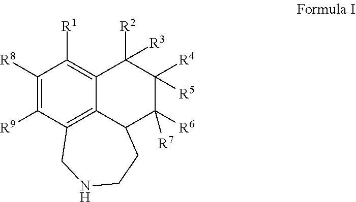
C12=C([R1])C([R8])=C([R9])C3=C1C(C([R6])([R7])C([R4])([R5])C2([R2])[R3])CCNC3
